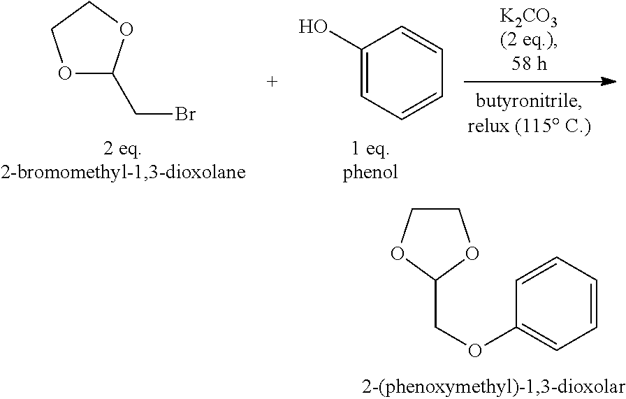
C1COC(COC2=CC=CC=C2)O1.O1C(CBr)OCC1.C1(O)=CC=CC=C1
